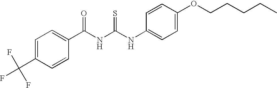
C(NC(NC1=CC=C(OCCCCC)C=C1)=S)(=O)C1=CC=C(C(F)(F)F)C=C1
